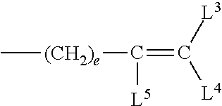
C[(CH2)e]C(=C([L3])[L4])[L5]
